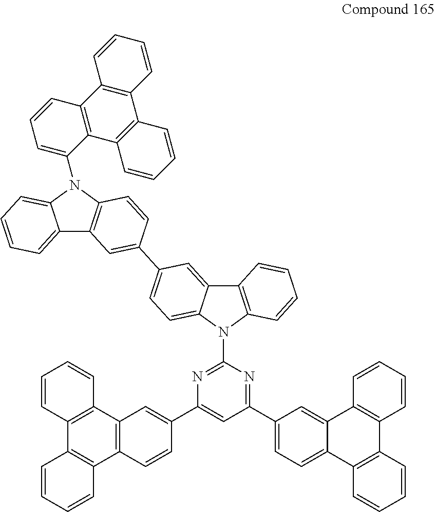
C1(N2C3=CC=CC=C3C3=C2C=CC(C2=CC=C4C(=C2)C2=C(N4C4=NC(C5=CC6=C(C=C5)C5=C(C7=C6C=CC=C7)C=CC=C5)=CC(C5=CC=C6C(=C5)C5=C(C7=C6C=CC=C7)C=CC=C5)=N4)C=CC=C2)=C3)=CC=CC2=C1C1=C(C3=C2C=CC=C3)C=CC=C1
